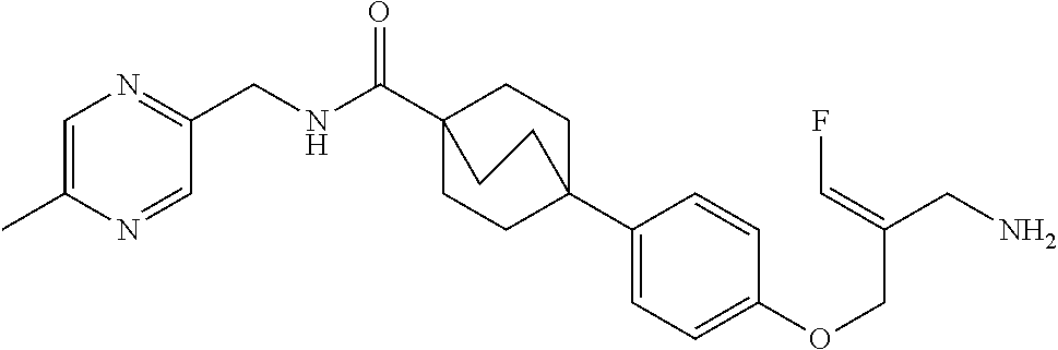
N(C(C12CCC(C3=CC=C(OCC(CN)=CF)C=C3)(CC1)CC2)=O)CC1=NC=C(C)N=C1
